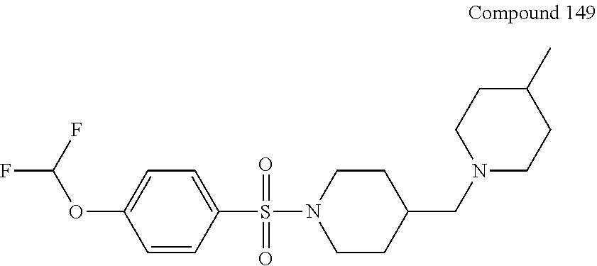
C1CN(S(C2=CC=C(OC(F)F)C=C2)(=O)=O)CCC1CN1CCC(C)CC1
